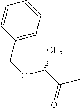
C1=CC(COC(C(C)=O)C)=CC=C1
